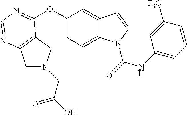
C1(OC2=NC=NC3=C2CN(CC(=O)O)C3)=CC=C2C(=C1)C=CN2C(=O)NC1=CC=CC([F3C])=C1
